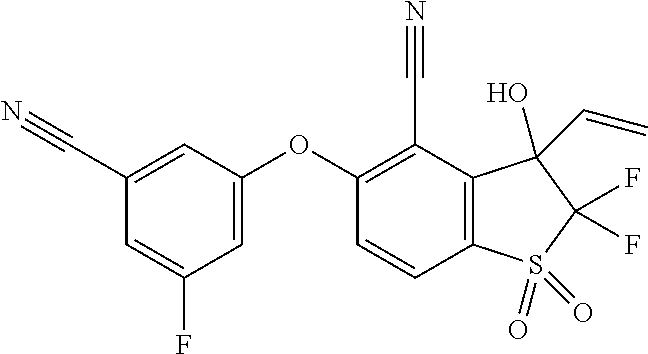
C1(OC2=C(C#N)C3=C(C=C2)S(=O)(=O)C(F)(F)C3(O)C=C)=CC(F)=CC(C#N)=C1
